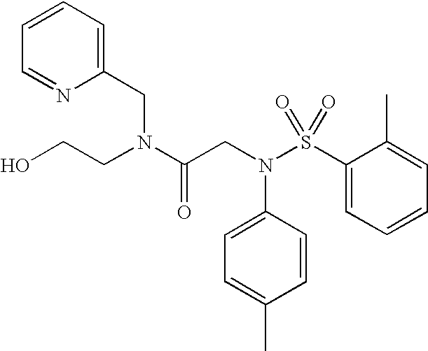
C1(CN(C(CN(S(C2=CC=CC=C2C)(=O)=O)C2=CC=C(C)C=C2)=O)CCO)=CC=CC=N1
